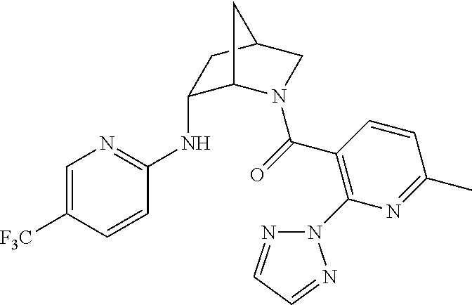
C1(NC2=NC=C([F3C])C=C2)C2N(C(=O)C3=C(N4N=CC=N4)N=C(C)C=C3)CC(C1)C2
